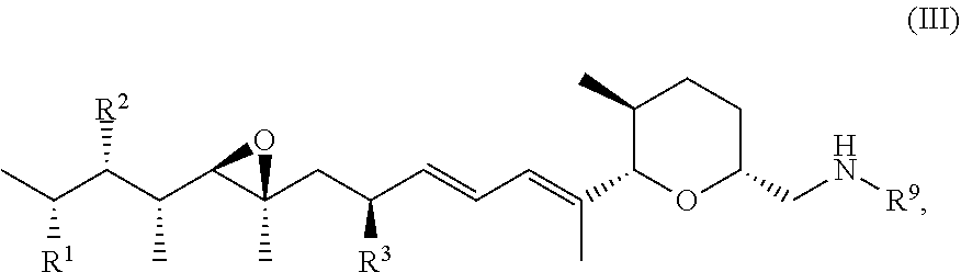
CC(C(C(C1C(C)(CC(C=CC=C(C2OC(CN[R9])CCC2C)C)[R3])O1)C)[R2])[R1]
